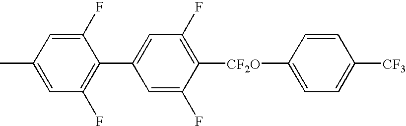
C1=C(C)C=C(F)C(C2=CC(F)=C([CF2O]C3=CC=C([CF3])C=C3)C(F)=C2)=C1F
